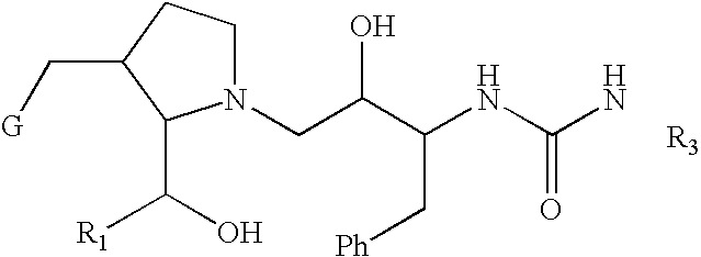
[R3].N1(CC(C(NC(N)=O)C[Ph])O)CCC(C[G])C1C([R1])O
